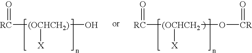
[RC]([(OCHCH2)](O)[X])=O.[RC]([(OCHCH2](O[CR]=O)[X])=O
